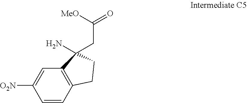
C1=CC2=C(C=C1[O2N])C(CC(=O)[MeO])(N)CC2
